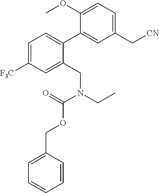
C1=C([F3C])C=C(CN(C(OCC2=CC=CC=C2)=O)CC)C(C2=CC(C[CN])=CC=C2OC)=C1
